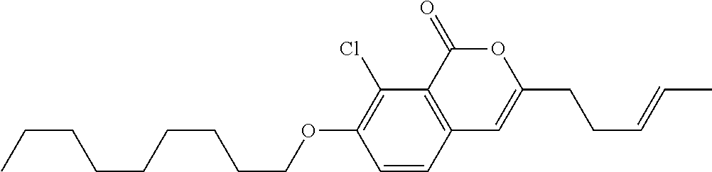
C1=CC2=C(C(Cl)=C1OCCCCCCCCC)C(=O)OC(CCC=CC)=C2
